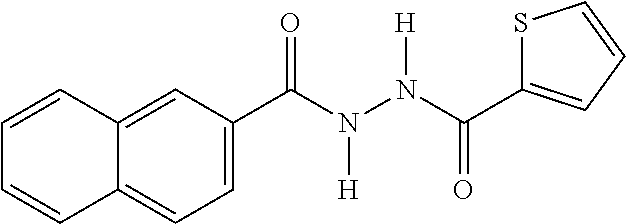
C1(C(N(N(C(=O)C2=CC=CS2)[H])[H])=O)=CC=C2C(=C1)C=CC=C2
